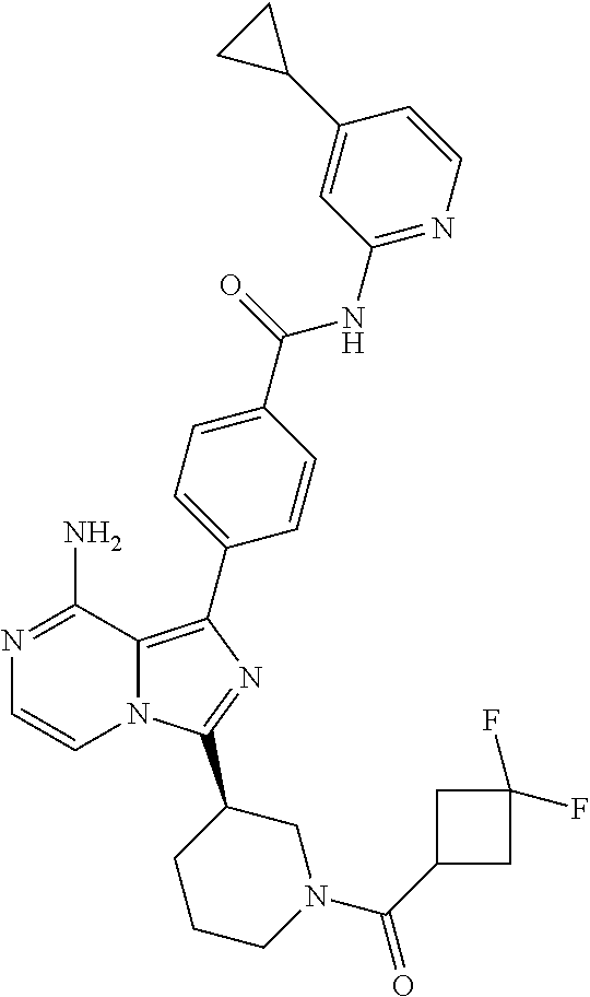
N1=C(N)C2=C(C3=CC=C(C(=O)NC4=NC=CC(C5CC5)=C4)C=C3)N=C(C3CCCN(C(C4CC(F)(F)C4)=O)C3)N2C=C1
